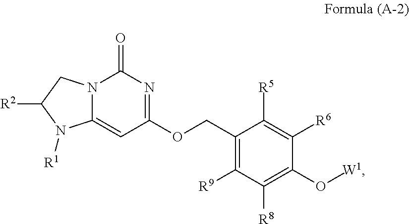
C1(COC2=NC(=O)N3C(=C2)N([R1])C([R2])C3)=C([R9])C([R8])=C(O[W1])C([R6])=C1[R5]
